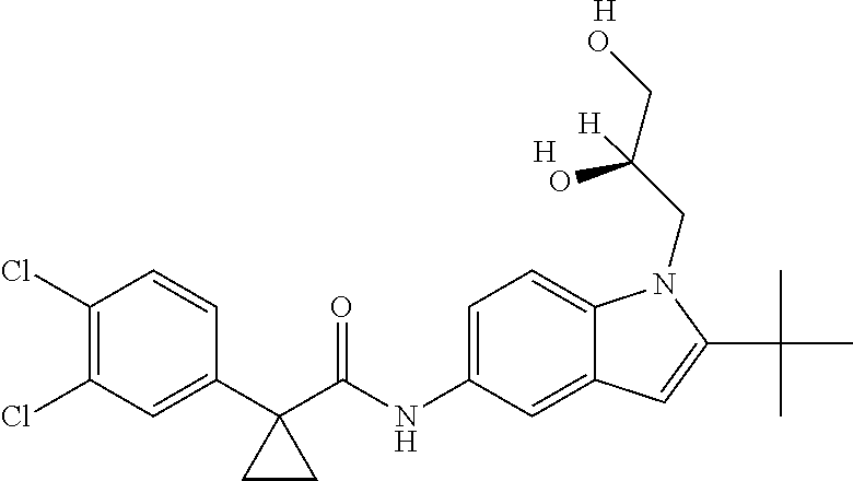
[H].[H].C1(Cl)=C(Cl)C=C(C2(C(NC3=CC=C4C(=C3)C=C(C(C)(C)C)N4CC(CO)(O)[H])=O)CC2)C=C1
